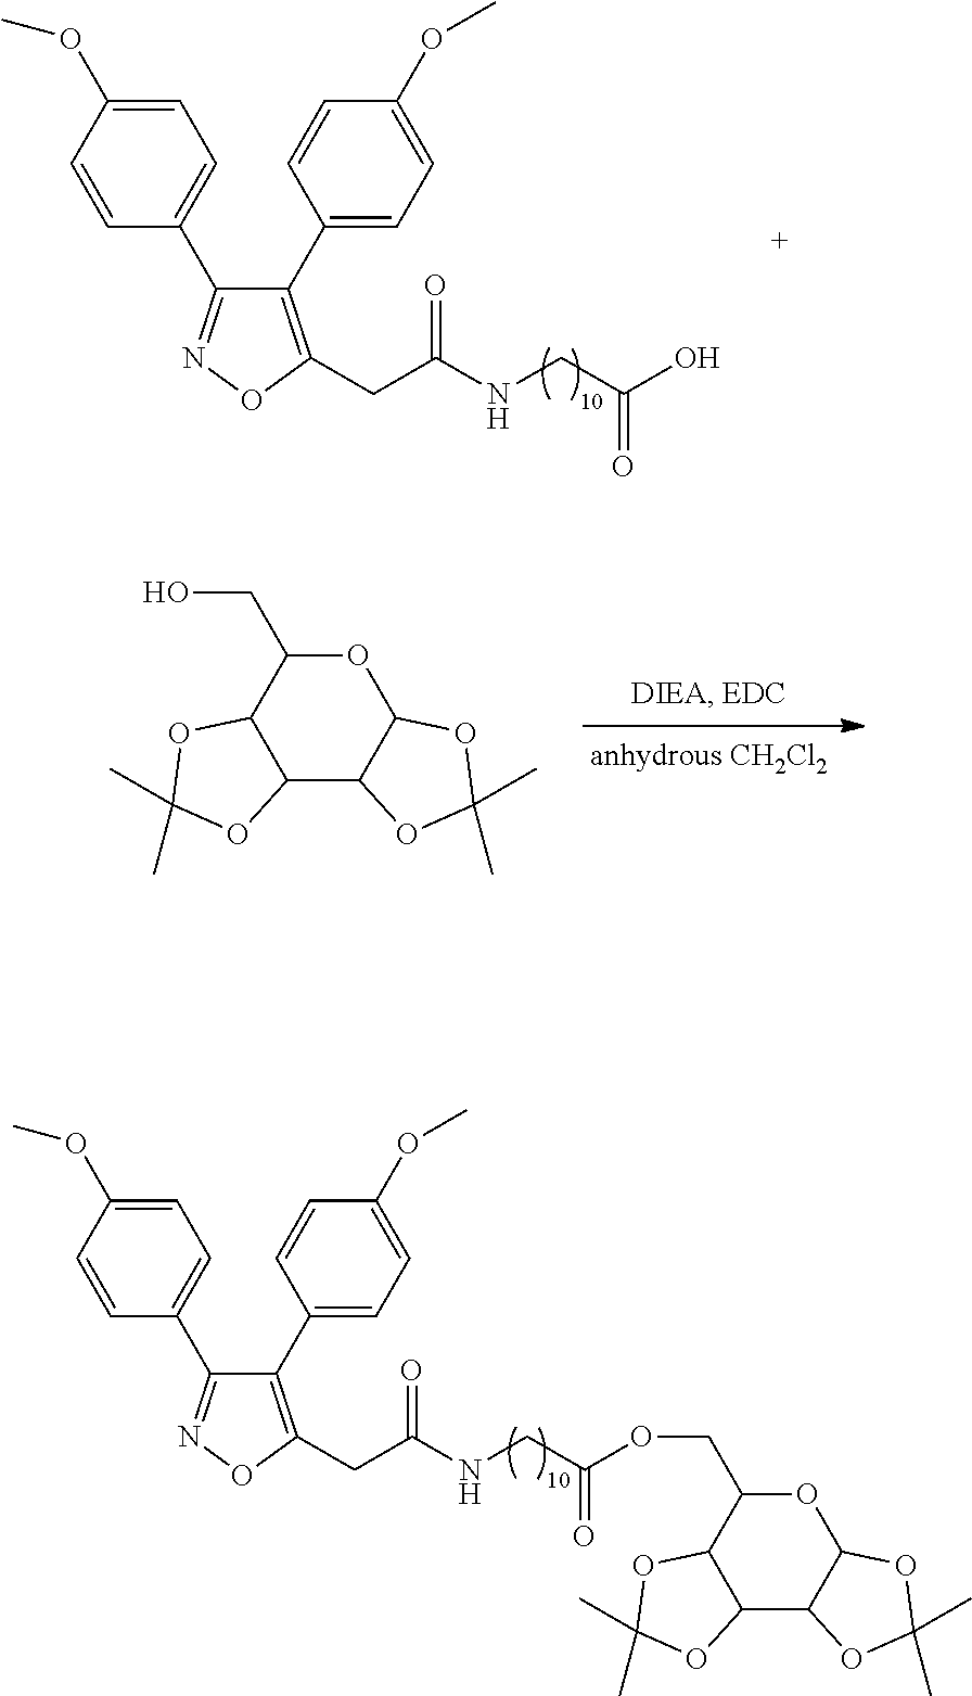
C12C3C(OC(CO)C1OC(C)(C)O2)OC(C)(C)O3.C1(C2=CC=C(OC)C=C2)=C(CC(NCC(O)=O)=O)ON=C1C1=CC=C(OC)C=C1.C1(C2=CC=C(OC)C=C2)=C(CC(NCC(=O)OCC2OC3C(C4C2OC(C)(C)O4)OC(C)(C)O3)=O)ON=C1C1=CC=C(OC)C=C1
